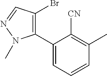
C1(C2=C(Br)C=NN2C)=CC=CC(C)=C1[CN]
